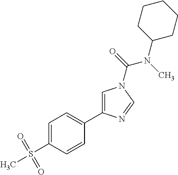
C1=C(S(C)(=O)=O)C=CC(C2=CN(C(N(C3CCCCC3)C)=O)C=N2)=C1
